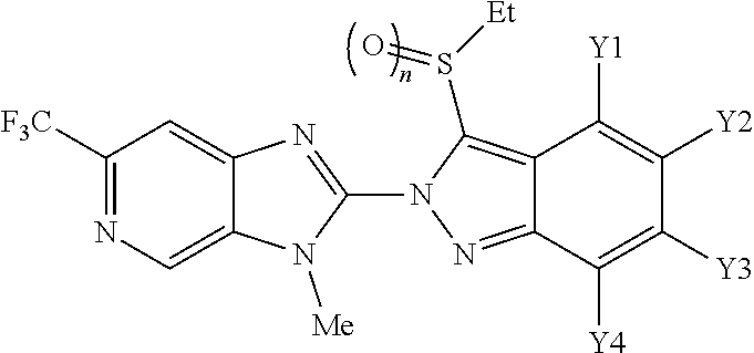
C12=CN=C([F3C])C=C1N=C(N1N=C3C(=C1S([Et])=O)C([Y1])=C([Y2])C([Y3])=C3[Y4])N2[Me]
